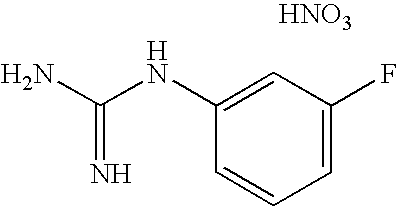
C1(NC(N)=N)=CC(F)=CC=C1.[HNO3]
